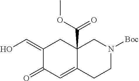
C1(=CO)C(=O)C=C2C(C(OC)=O)(C1)CN([Boc])CC2
